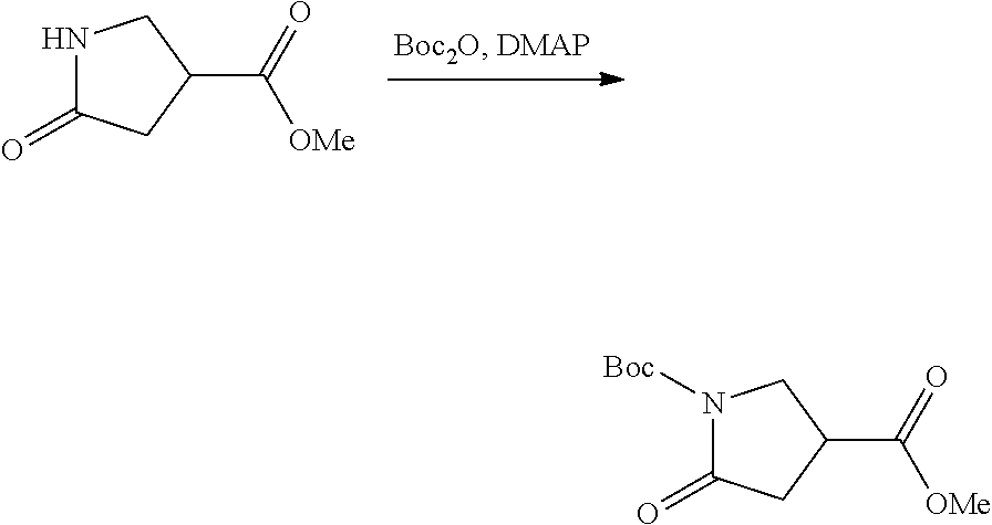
N1([Boc])C(=O)CC(C(=O)[OMe])C1.N1C(=O)CC(C(=O)[OMe])C1
